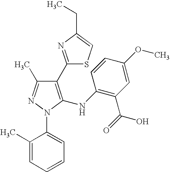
C1(C2=NC(CC)=CS2)=C(NC2=C(C(=O)O)C=C(OC)C=C2)N(C2=CC=CC=C2C)N=C1C
